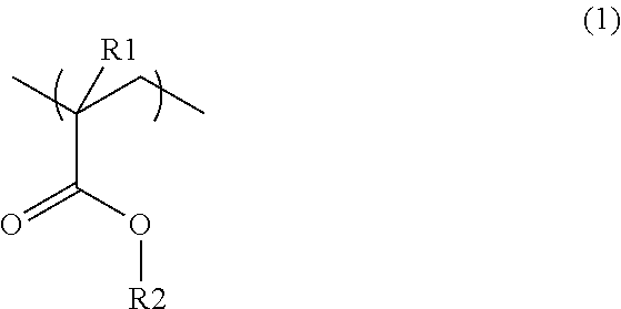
CC(CC)(C(O[R2])=O)[R1]
